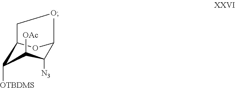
C1([N3])C2OC(CO2)C([OTBDMS])C1[OAc]
